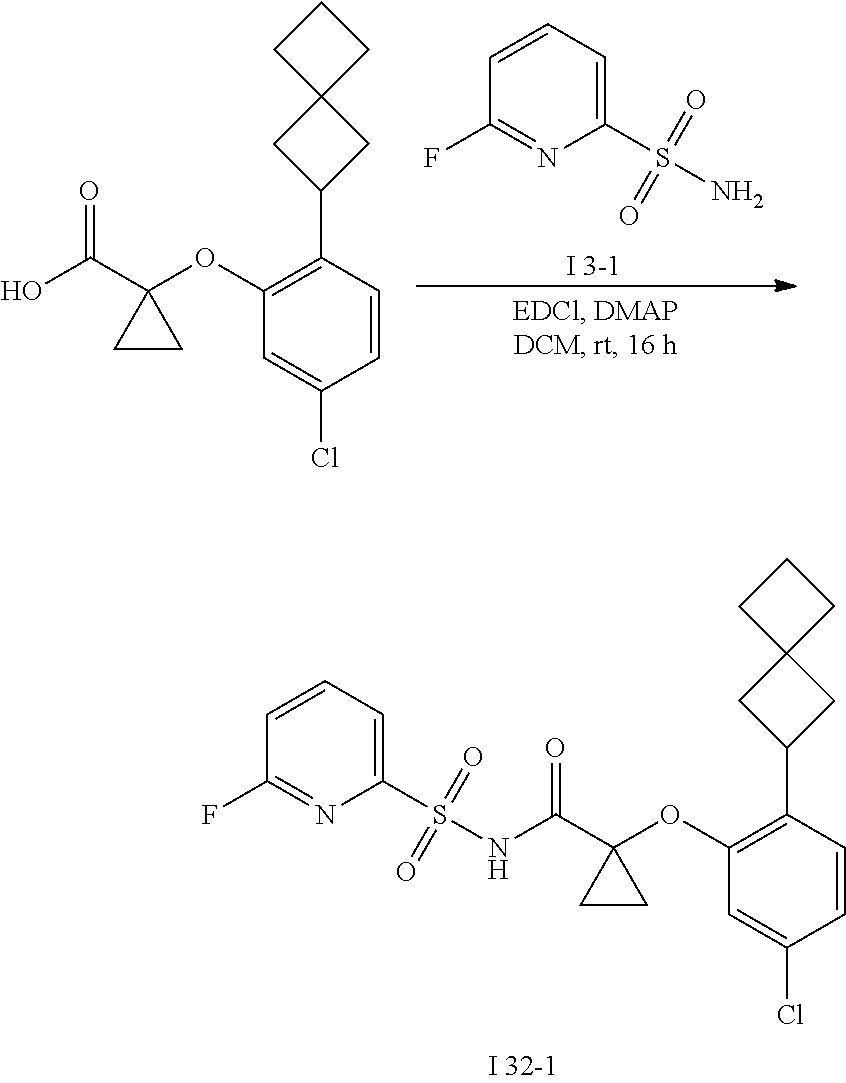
[I 3-1].C1=CC=C(S(=O)(=O)N)N=C1F.C1(OC2(C(=O)O)CC2)=C(C2CC3(C2)CCC3)C=CC(Cl)=C1.C1(OC2(C(=O)NS(C3=CC=CC(F)=N3)(=O)=O)CC2)=C(C2CC3(C2)CCC3)C=CC(Cl)=C1
